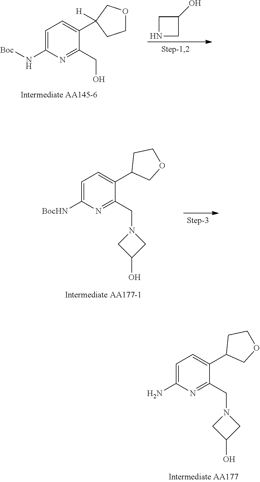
C1=C(N[Boc])N=C(CO)C(C2([H])COCC2)=C1.C1NCC1O.C1=C([BocHN])N=C(CN2CC(O)C2)C(C2COCC2)=C1.C1=C(N)N=C(CN2CC(O)C2)C(C2COCC2)=C1
